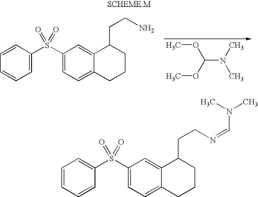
C(N(C)C)(OC)OC.C1=CC(S(C2=CC=C3C(=C2)C(CCN)CCC3)(=O)=O)=CC=C1.C1=CC=CC(S(C2=CC=C3C(=C2)C(CCN=CN(C)C)CCC3)(=O)=O)=C1
